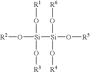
[R2]O[Si]([Si](O[R5])(O[R4])O[R6])(O[R3])O[R1]
